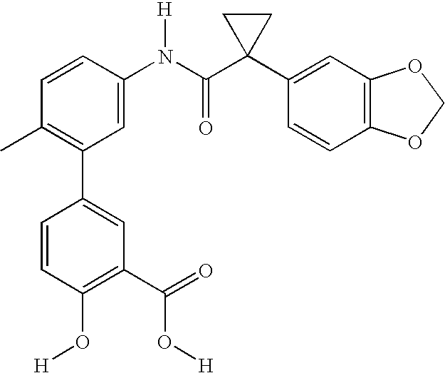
C1=C(N(C(C2(C3=CC4=C(C=C3)OCO4)CC2)=O)[H])C=CC(C)=C1C1=CC(C(=O)O[H])=C(O[H])C=C1
